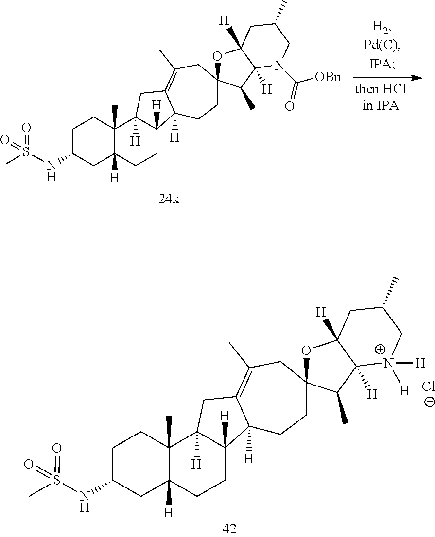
C1C(NS(C)(=O)=O)CC2([H])C(C)(C1)C1([H])C([H])(CC2)C2([H])C(=C(C)CC3(CC2)OC2([H])C([H])(C3C)N(C(=O)[OBn])CC(C)C2)C1.C1C(NS(C)(=O)=O)CC2([H])C(C)(C1)C1([H])C([H])(CC2)C2([H])C(=C(C)CC3(CC2)OC2([H])C([H])(C3C)[N+]([H])([H])CC(C)C2)C1.[Cl-]
